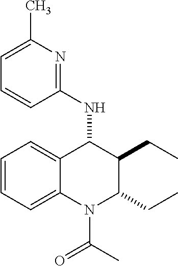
C1=CC=C2C(=C1)C(NC1=NC(C)=CC=C1)C(CC)C(CC)N2C(C)=O
